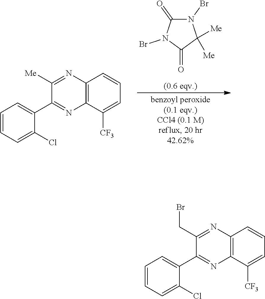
C1(CBr)=NC2=C(N=C1C1=CC=CC=C1Cl)C([CF3])=CC=C2.C1([Me])=NC2=C(N=C1C1=CC=CC=C1Cl)C([CF3])=CC=C2.N1(Br)C(=O)N(Br)C(=O)C1([Me])[Me]
